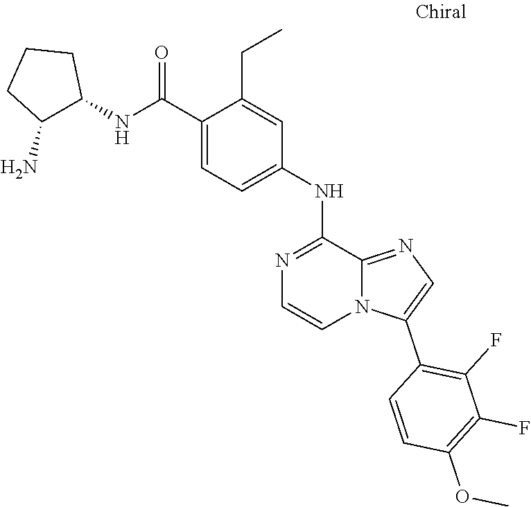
C12=NC=C(C3=C(F)C(F)=C(OC)C=C3)N1C=CN=C2NC1=CC=C(C(NC2C(N)CCC2)=O)C(CC)=C1
